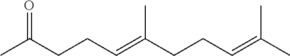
CC(CCC=C(CCC=C(C)C)C)=O
